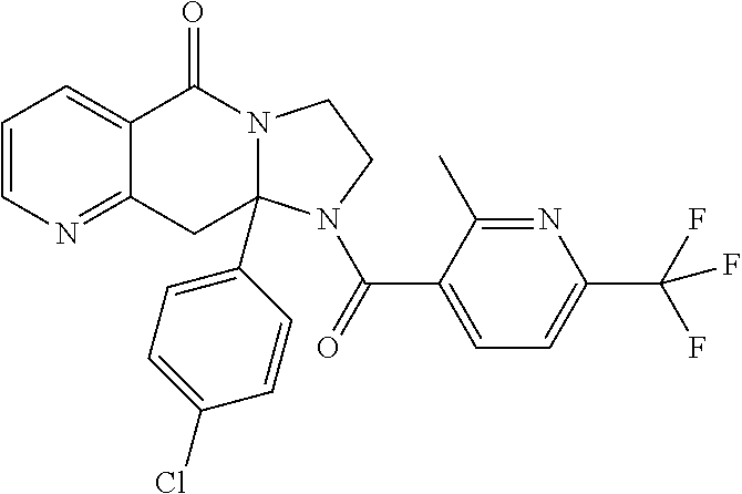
C1=CN=C2C(=C1)C(=O)N1C(C3=CC=C(Cl)C=C3)(C2)N(C(=O)C2=CC=C(C(F)(F)F)N=C2C)CC1
